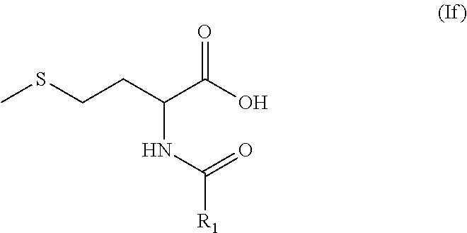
C(NC(=O)[R1])(C(O)=O)CCSC
